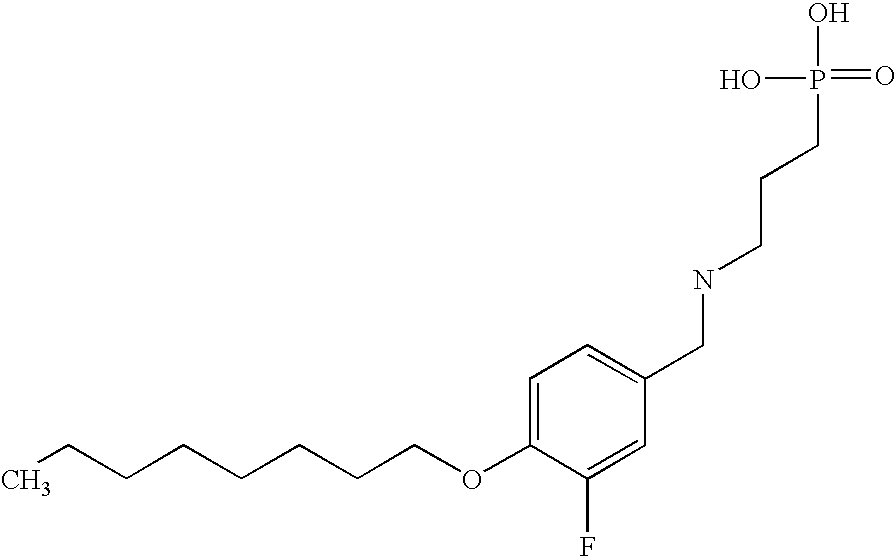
C(COC1=CC=C(CNCCCP(=O)(O)O)C=C1F)CCCCCC
